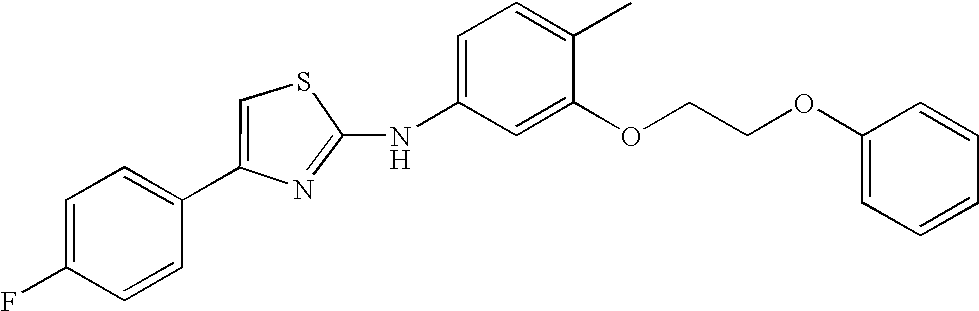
C1(C2=CC=C(F)C=C2)=CSC(NC2=CC=C(C)C(OCCOC3=CC=CC=C3)=C2)=N1
